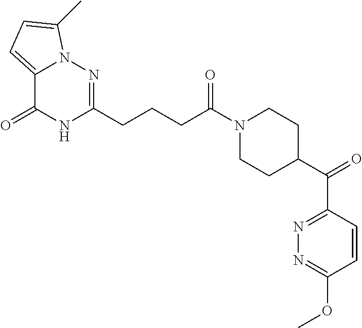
C12=CC=C(C)N1N=C(CCCC(N1CCC(C(C3=NN=C(OC)C=C3)=O)CC1)=O)NC2=O
